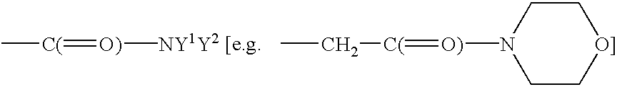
CC[C(]=[O)]N1CC[O]]CC1.[C(](=[O)][NY1Y2])C
